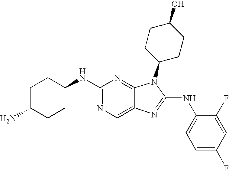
C1(NC2CCC(N)CC2)=NC=C2C(=N1)N(C1CCC(O)CC1)C(NC1=CC=C(F)C=C1F)=N2
